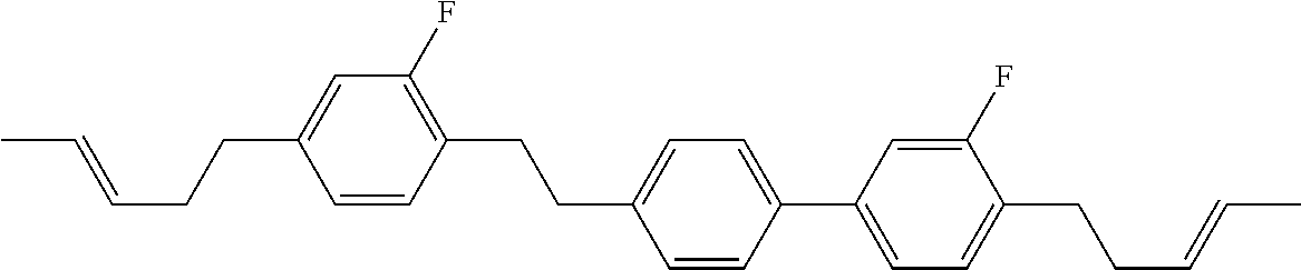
C1=CC(CCC2=CC=C(C3=CC=C(CCC=CC)C(F)=C3)C=C2)=C(F)C=C1CCC=CC
